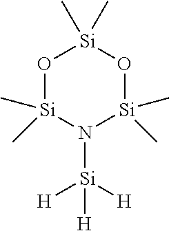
O1[Si](C)(C)N([Si]([H])([H])[H])[Si](C)(C)O[Si]1(C)C
